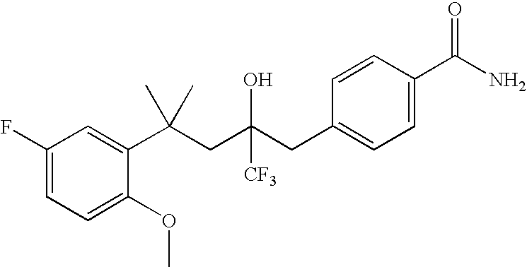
C1=C(OC)C(C(CC(CC2=CC=C(C(N)=O)C=C2)([CF3])O)(C)C)=CC(F)=C1
